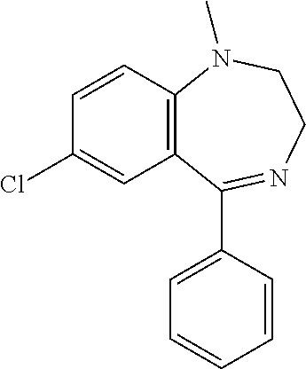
C12=C(C(C3=CC=CC=C3)=NCCN1C)C=C(Cl)C=C2
